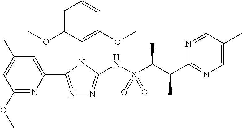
N1=C(C2=CC(C)=CC(OC)=N2)N(C2=C(OC)C=CC=C2OC)C(NS(C(C(C2=NC=C(C)C=N2)C)C)(=O)=O)=N1
